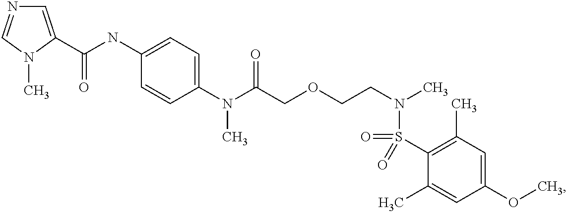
C1(N(C(COCCN(C)S(=O)(=O)C2=C(C)C=C(OC)C=C2C)=O)C)=CC=C(NC(=O)C2=CN=CN2C)C=C1
